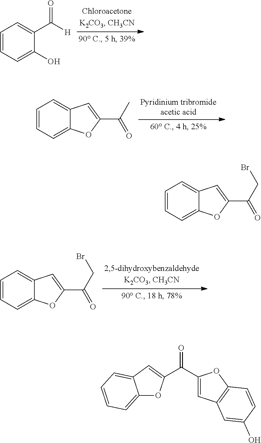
C1=CC=C(O)C(C([H])=O)=C1.C1=CC=C2C(=C1)C=C(C(C)=O)O2.C1=CC=C2C(=C1)C=C(C(CBr)=O)O2.C1=CC=C2C(=C1)C=C(C(CBr)=O)O2.C12=CC=CC=C1C=C(C(C1=CC3=C(O1)C=CC(O)=C3)=O)O2
